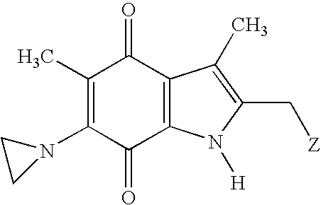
C1(C)=C(N2CC2)C(=O)C2=C(C1=O)C(C)=C(C[Z])N2[H]
